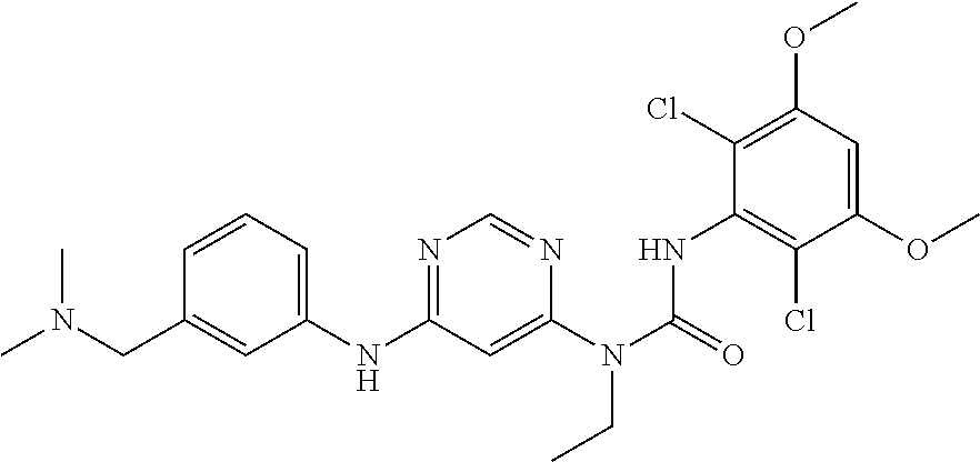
C1=C(CN(C)C)C=CC=C1NC1=NC=NC(N(C(=O)NC2=C(Cl)C(OC)=CC(OC)=C2Cl)CC)=C1
